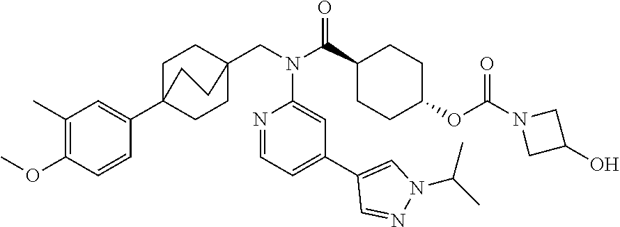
C1=C(C2=CC=NC(N(CC34CCC(C5=CC(C)=C(OC)C=C5)(CC3)CC4)C(C3CCC(OC(N4CC(O)C4)=O)CC3)=O)=C2)C=NN1C(C)C
